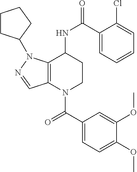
C1(C(=O)N2CCC(NC(=O)C3=CC=CC=C3Cl)C3=C2C=NN3C2CCCC2)=CC=C(OC)C(OC)=C1
